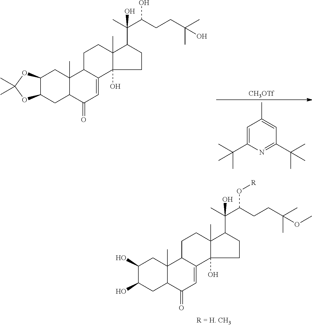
C12C(CC3C(C)(C1)C1C(=CC3=O)C3(O)C(C)(CC1)C(C(C)(C(CCC(C)(C)O)O)O)CC3)OC(C)(C)O2.C1=C(C(C)(C)C)N=C(C(C)(C)C)C=C1C.[CH3OTf].C1(O)C(O)CC2C(C)(C1)C1C(=CC2=O)C2(O)C(C)(CC1)C(C(C)(C(CCC(C)(C)OC)O[R])O)CC2
